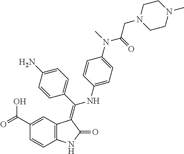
C1(C(=O)O)=CC2=C(C=C1)NC(=O)C2=C(C1=CC=C(N)C=C1)NC1=CC=C(N(C)C(=O)CN2CCN(C)CC2)C=C1
